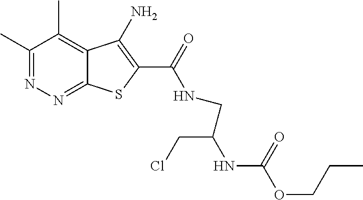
C1(C)=NN=C2C(=C1C)C(N)=C(C(=O)NCC(CCl)NC(=O)OCCC)S2
